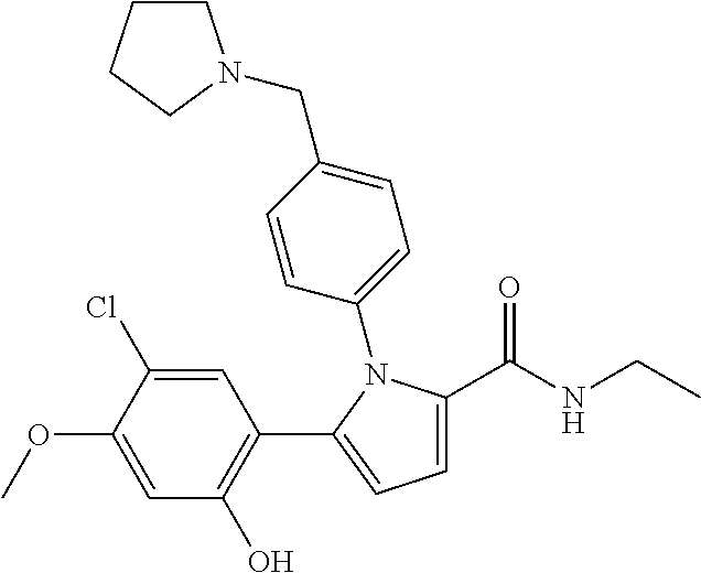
C1=C(C(NCC)=O)N(C2=CC=C(CN3CCCC3)C=C2)C(C2=C(O)C=C(OC)C(Cl)=C2)=C1
